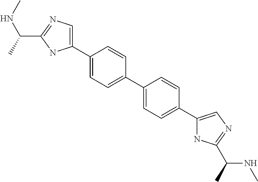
N1=C(C(NC)C)NC(C2=CC=C(C3=CC=C(C4=CN=C(C(C)NC)N4)C=C3)C=C2)=C1
